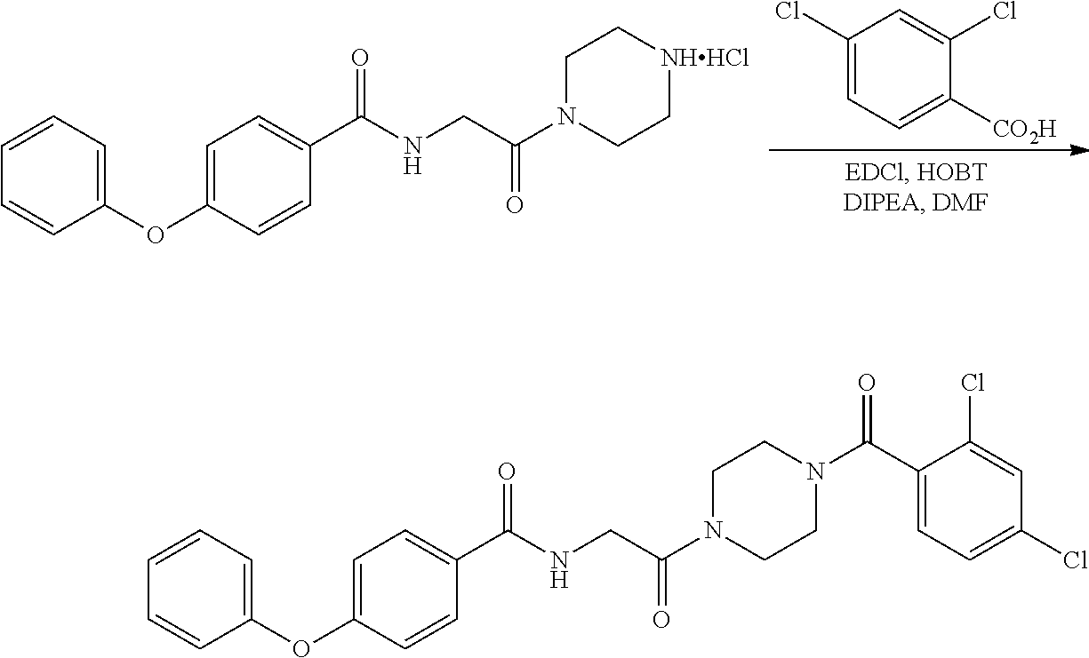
C1(Cl)=CC=C([CO2H])C(Cl)=C1.C1=CC=CC(OC2=CC=C(C(NCC(N3CC[NHHCl]CC3)=O)=O)C=C2)=C1.C1=CC=CC(OC2=CC=C(C(NCC(N3CCN(C(C4=CC=C(Cl)C=C4Cl)=O)CC3)=O)=O)C=C2)=C1
